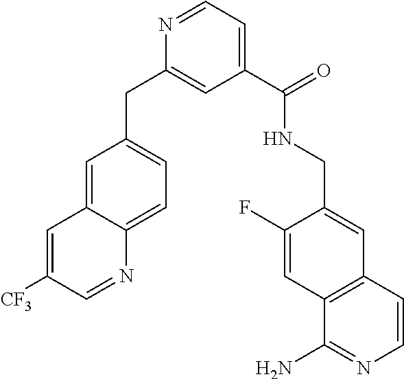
C1=C2C(=CC=C1CC1=CC(C(NCC3=CC4=C(C=C3F)C(N)=NC=C4)=O)=CC=N1)N=CC([CF3])=C2
